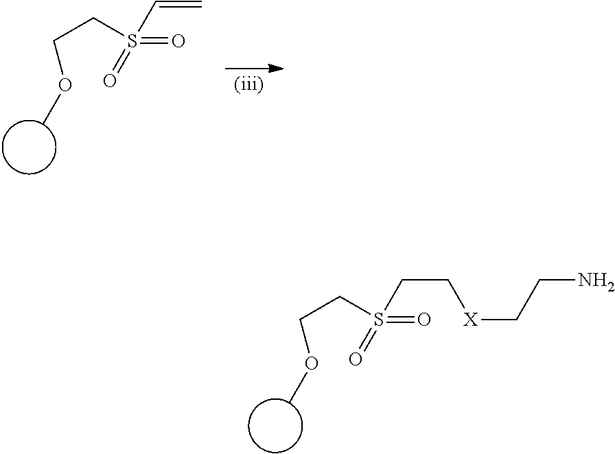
O(C)CCS(=O)(C=C)=O.O(C)CCS(=O)(CC[X]CCN)=O
